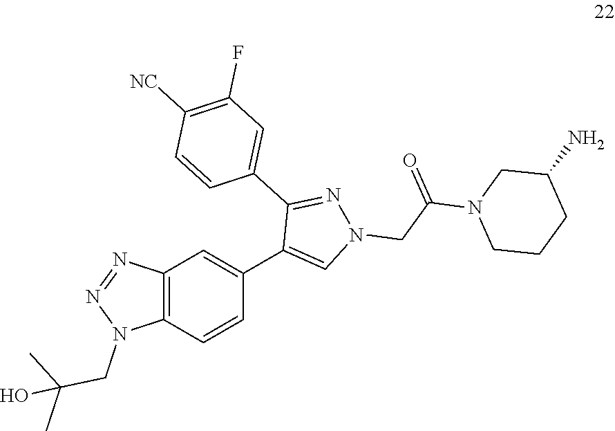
C12=C(C=CC(C3=CN(CC(N4CCCC(N)C4)=O)N=C3C3=CC(F)=C([NC])C=C3)=C1)N(CC(C)(C)O)N=N2
